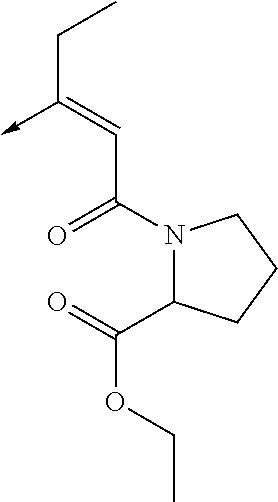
C(C(N1C(C(=O)OCC)CCC1)=O)=C(CC)->C
